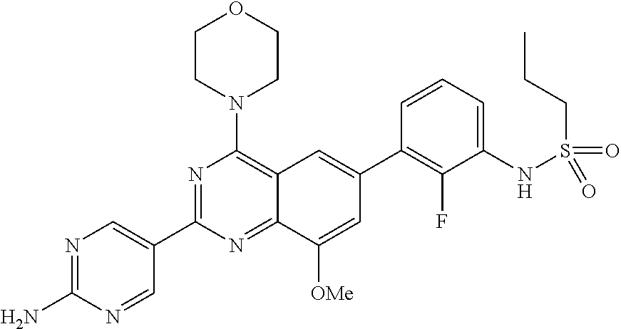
C12=NC(C3=CN=C(N)N=C3)=NC(N3CCOCC3)=C1C=C(C1=C(F)C(NS(CCC)(=O)=O)=CC=C1)C=C2[OMe]
